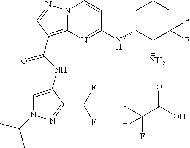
N(C(=O)C1=C2N(N=C1)C=CC(NC1C(N)C(F)(F)CCC1)=N2)C1=CN(C(C)C)N=C1C(F)F.FC(C(O)=O)(F)F
